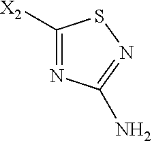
C1([X2])=NC(N)=NS1
